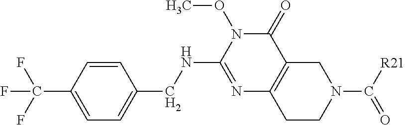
N1=C(NCC2=CC=C(C(F)(F)F)C=C2)N(OC)C(=O)C2=C1CCN(C(=O)[R21])C2
